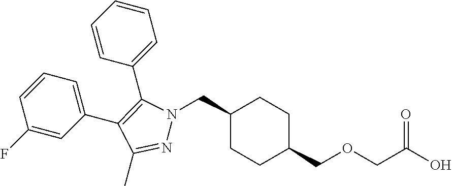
C1(CN2N=C(C)C(C3=CC=CC(F)=C3)=C2C2=CC=CC=C2)CCC(COCC(O)=O)CC1
